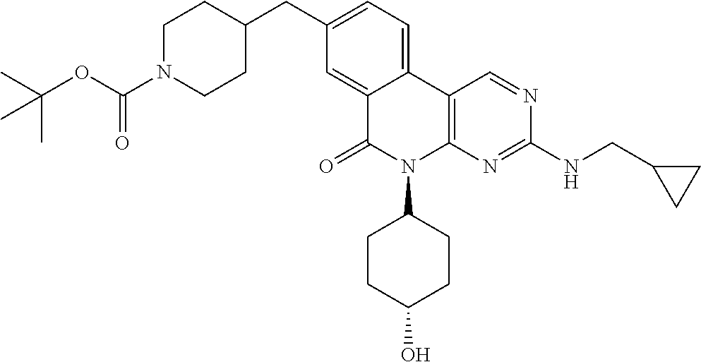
C12=CC(CC3CCN(C(OC(C)(C)C)=O)CC3)=CC=C1C1=C(N(C3CCC(O)CC3)C2=O)N=C(NCC2CC2)N=C1
